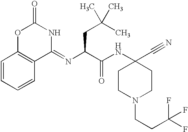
C1(=NC(CC(C)(C)C)C(=O)NC2(C#N)CCN(CCC(F)(F)F)CC2)C2=C(C=CC=C2)OC(=O)N1
